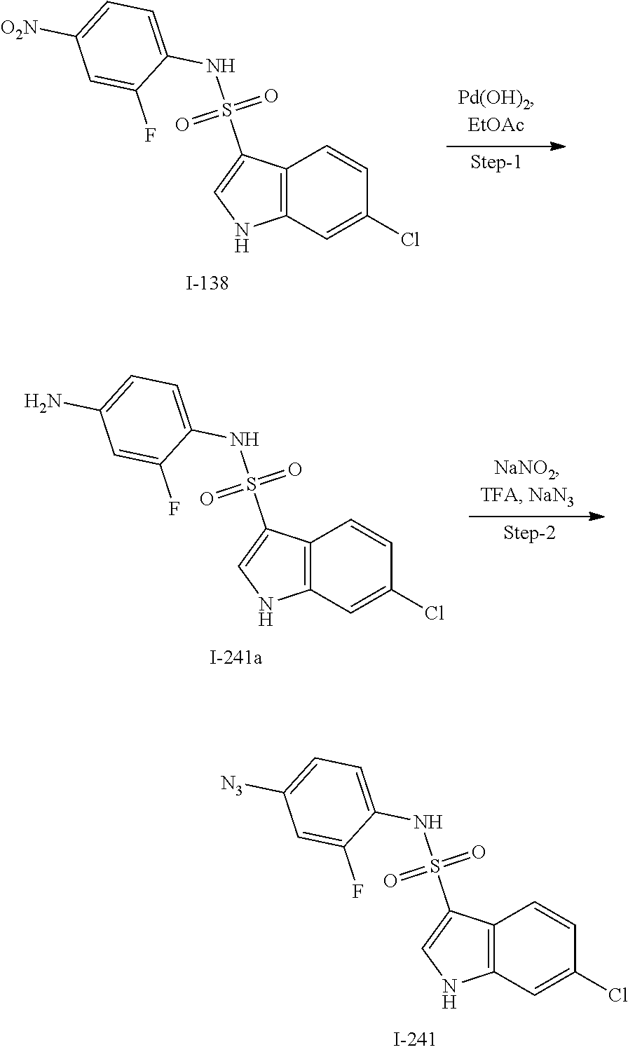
O=S(NC1=CC=C([N3])C=C1F)(=O)C1=CNC2=C1C=CC(Cl)=C2.O=S(NC1=CC=C([O2N])C=C1F)(=O)C1=CNC2=C1C=CC(Cl)=C2.O=S(NC1=CC=C(N)C=C1F)(=O)C1=CNC2=C1C=CC(Cl)=C2
